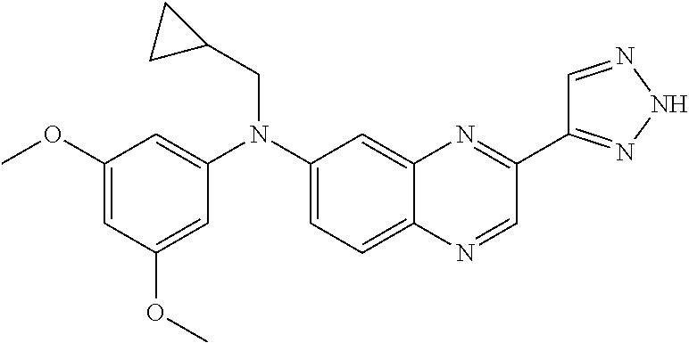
C1(N(C2=CC(OC)=CC(OC)=C2)CC2CC2)=CC=C2C(=C1)N=C(C1=NNN=C1)C=N2
